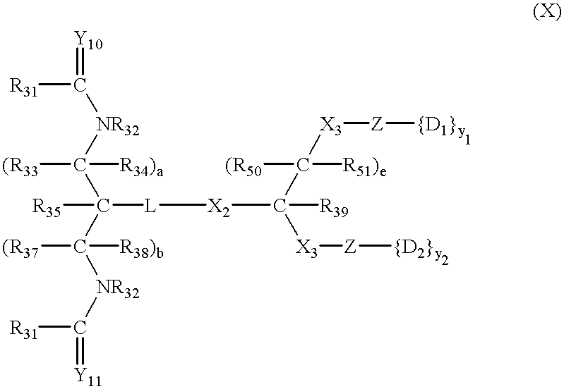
[Y10]=C([R31])[NR32]C(C(C([NR32]C(=[Y11])[R31])([R38)b])[(R37])([L][X2]C(C([(R50])([R51)e])[X3][Z][{D1}y])([R39])[X3][Z][{D2}y])[R35])([(R33])[R34)a]
